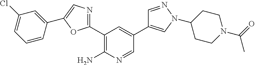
C1(C2=NC=C(C3=CC(Cl)=CC=C3)O2)=C(N)N=CC(C2=CN(C3CCN(C(=O)C)CC3)N=C2)=C1
